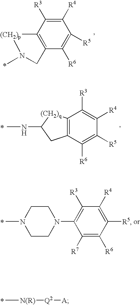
C1([R4])=C([R3])C2=C(C([R6])=C1[R5])CN(C)[(CH2)p]2.C12=C(C([R6])=C([R5])C([R4])=C1[R3])CC(NC)[(CH2)q]2.CN1CCN(C2=C([R3])C([R4])=C([R5])C([R6])=C2[R7])CC1.C[N(R)][Q2][A]
